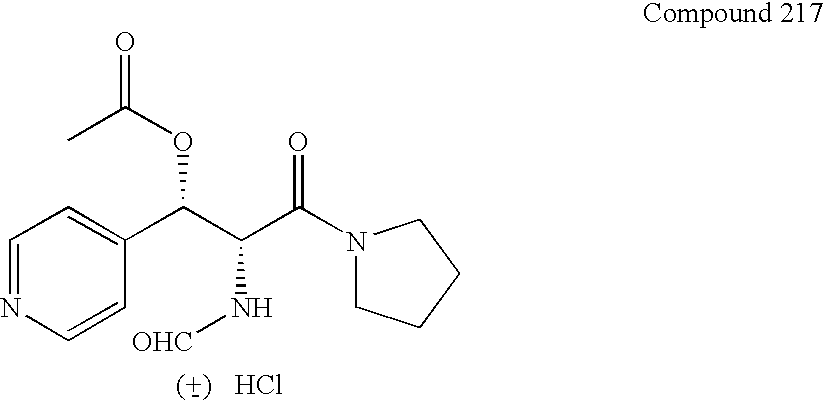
Cl.CC(OC(C(C(N1CCCC1)=O)N[OHC])C1=CC=NC=C1)=O
